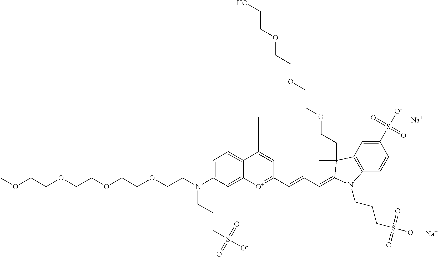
C1=C(N(CCOCCOCCOCCOC)CCCS([O-])(=O)=O)C=C2C(=C1)C(C(C)(C)C)=CC(C=CC=C1C(C)(CCOCCOCCOCCO)C3=C(C=CC(S([O-])(=O)=O)=C3)N1CCCS([O-])(=O)=O)=[O+]2.[Na].[Na]
